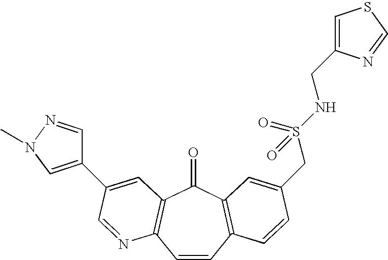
C1=CC2=C(C(=O)C3=C1N=CC(C1=CN(C)N=C1)=C3)C=C(CS(NCC1=CSC=N1)(=O)=O)C=C2
